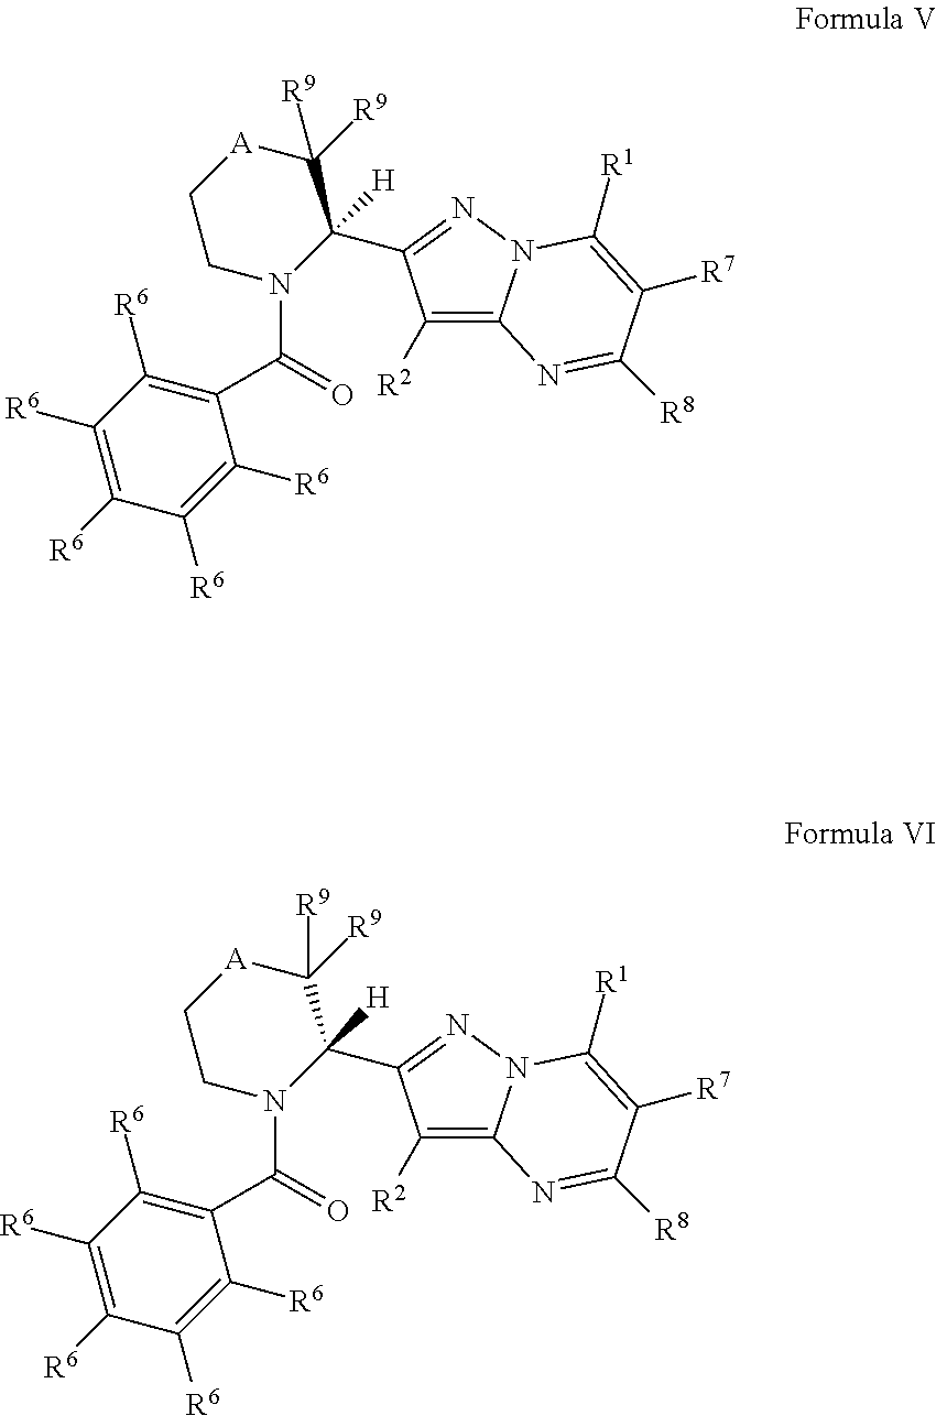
C1([R2])=C2N(N=C1C1([H])C([R9])([R9])[A]CCN1C(=O)C1=C([R6])C([R6])=C([R6])C([R6])=C1[R6])C([R1])=C([R7])C([R8])=N2.C1([R2])=C2N(N=C1C1([H])C([R9])([R9])[A]CCN1C(=O)C1=C([R6])C([R6])=C([R6])C([R6])=C1[R6])C([R1])=C([R7])C([R8])=N2
